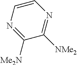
C1=CN=C([Me2N])C([NMe2])=N1
